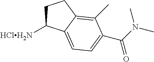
C1C([HClH2N])C2=CC=C(C(N(C)C)=O)C(C)=C2C1
